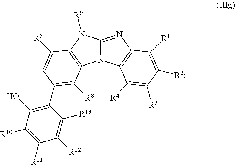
C12=NC3=C(N1C1=C(N2[R9])C([R5])=CC(C2=C(O)C([R10])=C([R11])C([R12])=C2[R13])=C1[R8])C([R4])=C([R3])C([R2])=C3[R1]
